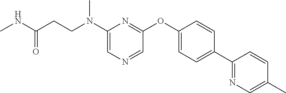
N(C1=CN=CC(OC2=CC=C(C3=NC=C(C)C=C3)C=C2)=N1)(CCC(NC)=O)C
